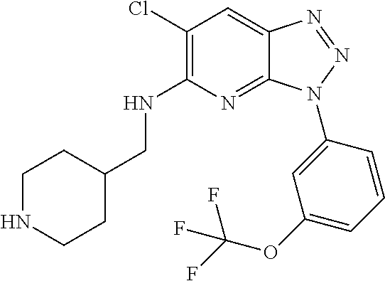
C1(Cl)=C(NCC2CCNCC2)N=C2C(=C1)N=NN2C1=CC(OC(F)(F)F)=CC=C1
